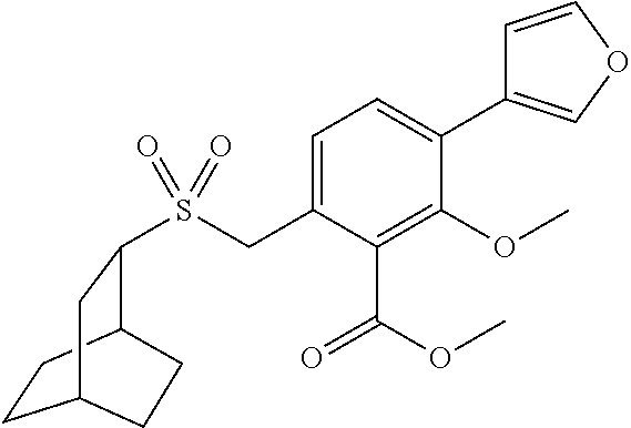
C1=C(CS(=O)(=O)C2C3CCC(C2)CC3)C(C(=O)OC)=C(OC)C(C2=COC=C2)=C1
